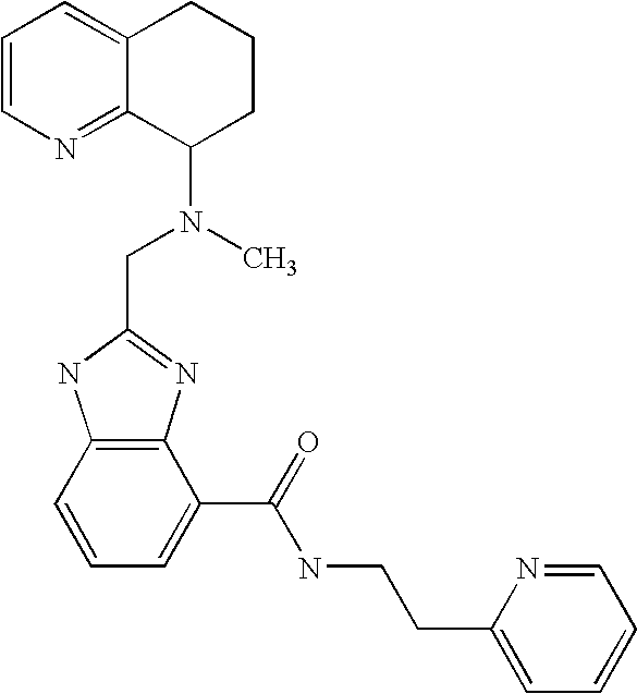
C1=CN=C2C(=C1)CCCC2N(C)CC1=NC2=C(N1)C=CC=C2C(NCCC1=CC=CC=N1)=O
